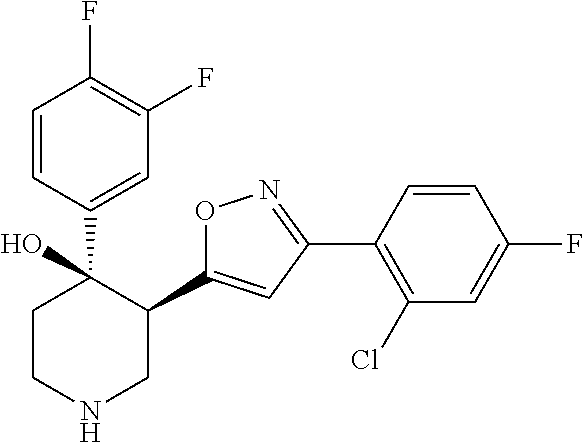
C1(C2=CC(C3=C(Cl)C=C(F)C=C3)=NO2)C(C2=CC(F)=C(F)C=C2)(O)CCNC1
